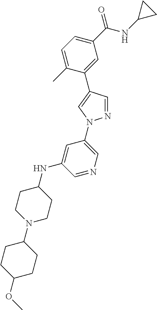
C1=C(C)C(C2=CN(C3=CN=CC(NC4CCN(C5CCC(OC)CC5)CC4)=C3)N=C2)=CC(C(NC2CC2)=O)=C1
